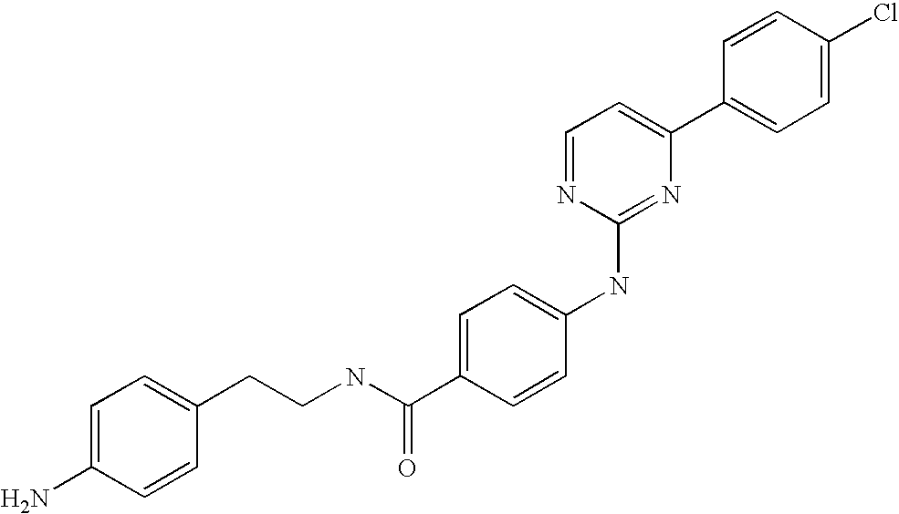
C1=CC(C2=CC=NC(NC3=CC=C(C(NCCC4=CC=C(N)C=C4)=O)C=C3)=N2)=CC=C1Cl
